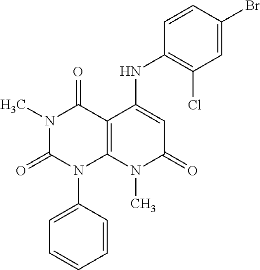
C1(NC2=CC(=O)N(C)C3=C2C(=O)N(C)C(=O)N3C2=CC=CC=C2)=C(Cl)C=C(Br)C=C1
